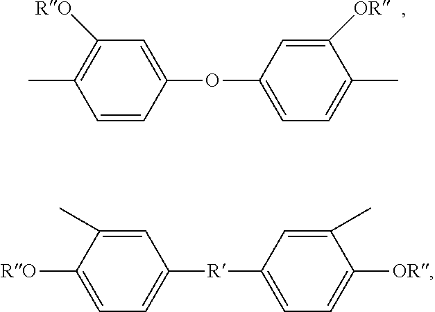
[R](C1=CC=C([RO])C(C)=C1)C1=CC=C([OR])C(C)=C1.O(C1=CC([RO])=C(C)C=C1)C1=CC=C(C)C([OR])=C1
